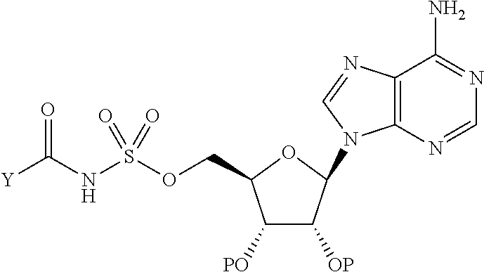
C12=C(N=CN=C1N)N(C1C([OP])C([PO])C(COS(NC([Y])=O)(=O)=O)O1)C=N2
